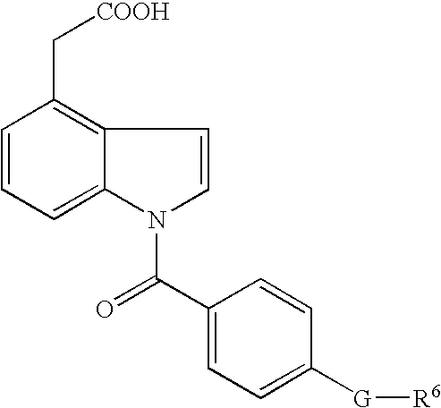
C1=CC=C2C(=C1C[COOH])C=CN2C(C1=CC=C([G][R6])C=C1)=O
